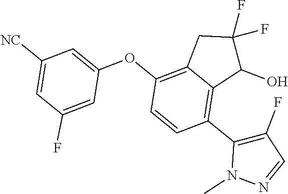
C1(O)C(F)(F)CC2=C(OC3=CC([NC])=CC(F)=C3)C=CC(C3=C(F)C=NN3C)=C12
